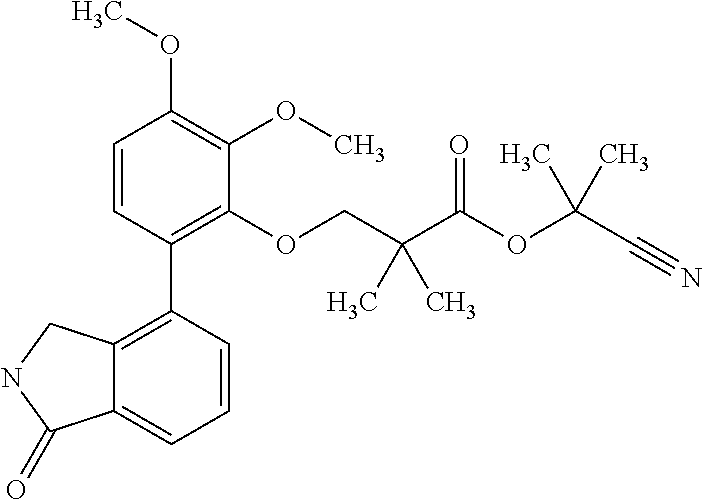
C1=CC(C2=C3C(=CC=C2)C(=O)NC3)=C(OCC(C(OC(C#N)(C)C)=O)(C)C)C(OC)=C1OC
